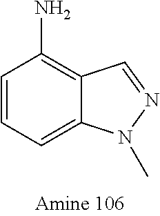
NC1=C2C(=CC=C1)N(C)N=C2
